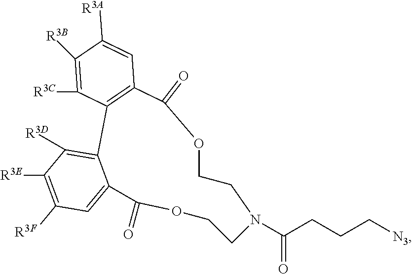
O1C(=O)C2=C(C3=C([R3D])C([R3E])=C([R3F])C=C3C(=O)OCCN(C(CCC[N3])=O)CC1)C([R3C])=C([R3B])C([R3A])=C2
